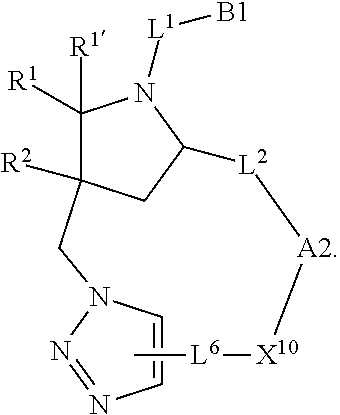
C1([R1])([R1])C([R2])(CN2C=CN=N2)CC([L2][A2][X10][L6]C)N1[L1][B1]
